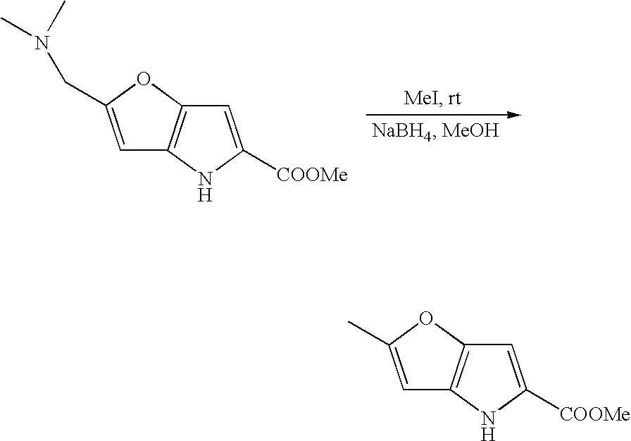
C12=C(OC(CN(C)C)=C1)C=C([COOMe])N2.C12=C(OC(C)=C1)C=C([COOMe])N2
